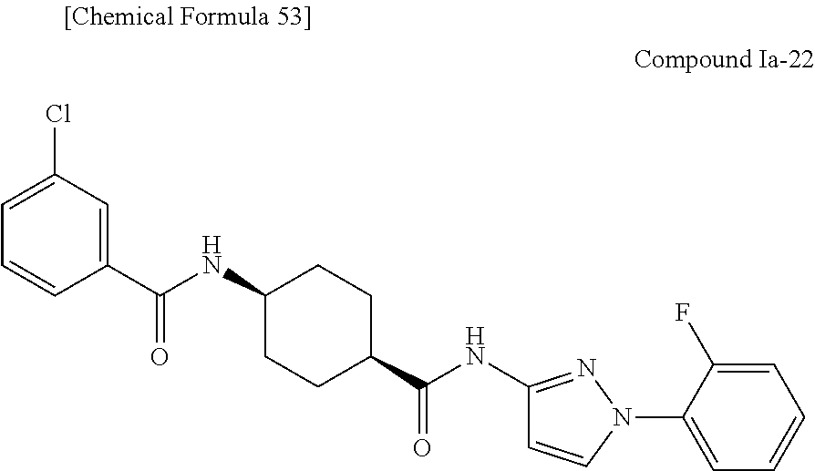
C1=C(Cl)C=C(C(NC2CCC(C(NC3=NN(C4=CC=CC=C4F)C=C3)=O)CC2)=O)C=C1
